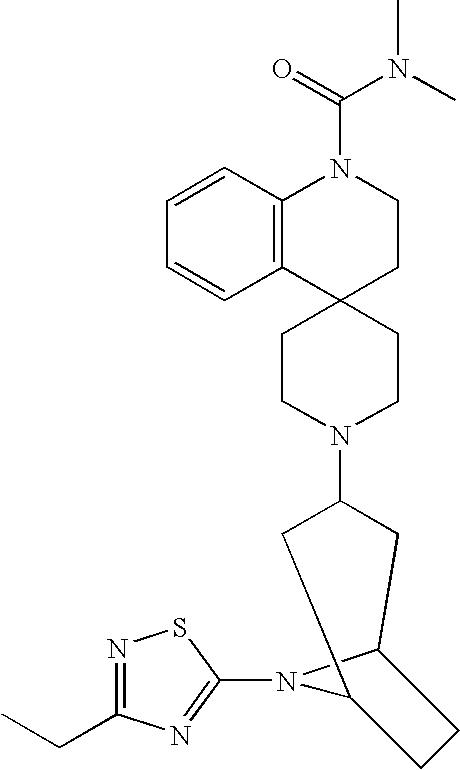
C12(CCN(C3CC4N(C5=NC(CC)=NS5)C(C3)CC4)CC1)CCN(C(=O)N(C)C)C1=C2C=CC=C1
